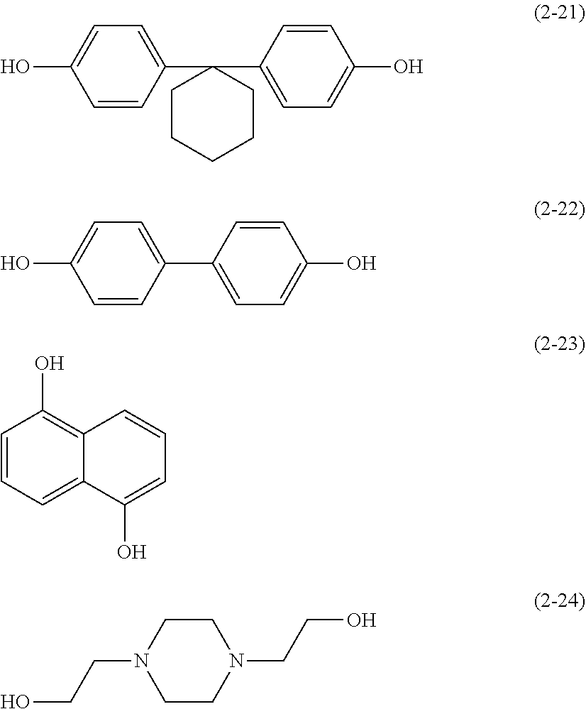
C1=CC(C2(C3=CC=C(O)C=C3)CCCCC2)=CC=C1O.C1=CC(C2=CC=C(O)C=C2)=CC=C1O.C1=CC=C2C(=C1O)C=CC=C2O.C1CN(CCO)CCN1CCO
